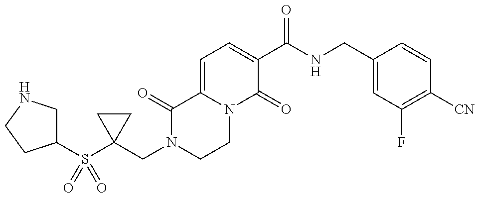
C1(CN2CCN3C(=CC=C(C(NCC4=CC(F)=C([CN])C=C4)=O)C3=O)C2=O)(S(C2CNCC2)(=O)=O)CC1
